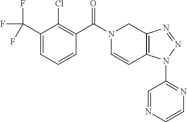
C1(C(F)(F)F)=CC=CC(C(N2C=CC3=C(C2)N=NN3C2=NC=CN=C2)=O)=C1Cl
